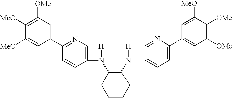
C1(C2=NC=C(N([H])C3C(N(C4=CC=C(C5=CC([OMe])=C([OMe])C([MeO])=C5)N=C4)[H])CCCC3)C=C2)=CC([OMe])=C([MeO])C([MeO])=C1
